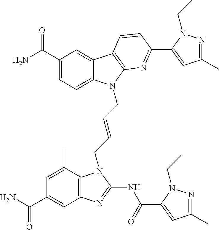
C1(C(N)=O)=CC=C2C(=C1)C1=C(N2CC=CCN2C3=C(C=C(C(N)=O)C=C3C)N=C2NC(C2=CC(C)=NN2CC)=O)N=C(C2=CC(C)=NN2CC)C=C1
